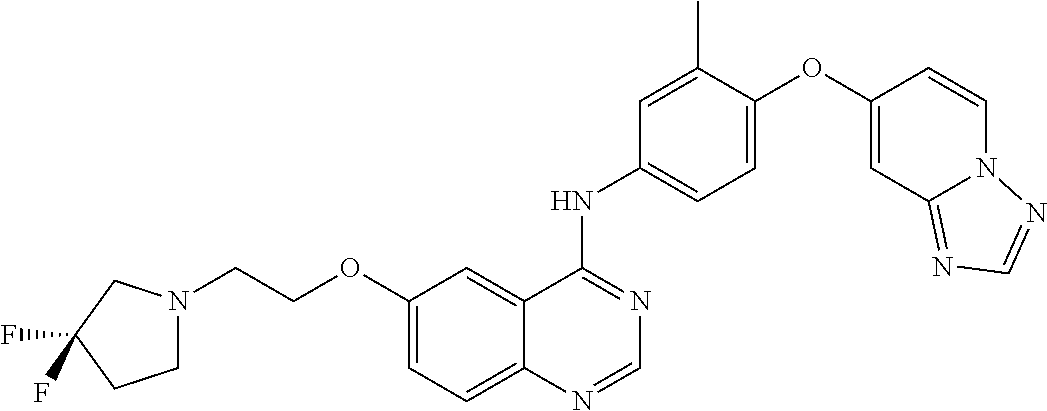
C12=CC=C(OCCN3CCC(F)(F)C3)C=C1C(NC1=CC=C(OC3=CC4=NC=NN4C=C3)C(C)=C1)=NC=N2
